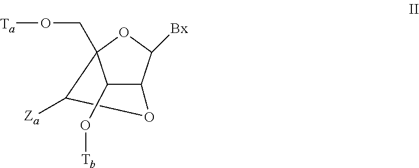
C1(O[Tb])C2C([Bx])OC1(CO[Ta])C([Za])O2
